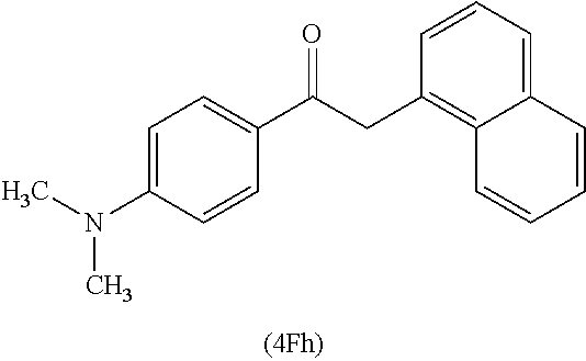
C1=CC=C2C(=C1CC(C1=CC=C(N(C)C)C=C1)=O)C=CC=C2
